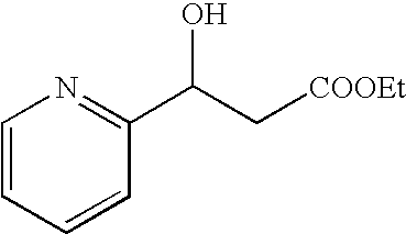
C1=CC=CC(C(C[COOEt])O)=N1
